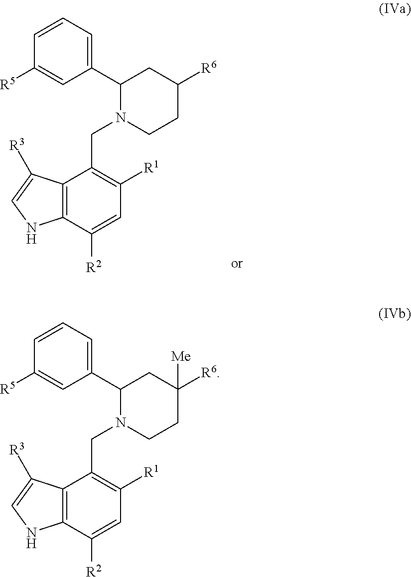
C12=C(C([R2])=CC([R1])=C1CN1CCC([R6])CC1C1=CC=CC([R5])=C1)NC=C2[R3].C12=C(C([R2])=CC([R1])=C1CN1CCC([R6])([Me])CC1C1=CC=CC([R5])=C1)NC=C2[R3]
